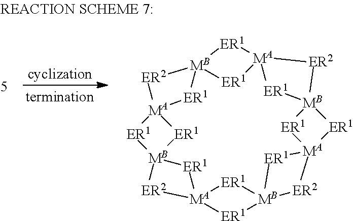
[MA]123[ER1][MB]4([ER1]1)[ER2][MA]1([ER1]4)[ER1][MB]4([ER1]1)[ER1][MA]1([ER1][MB]5([ER1][MA]6([ER1][MB]([ER2]2)([ER1]3)[ER1]6)[ER2]5)[ER1]1)[ER2]4
